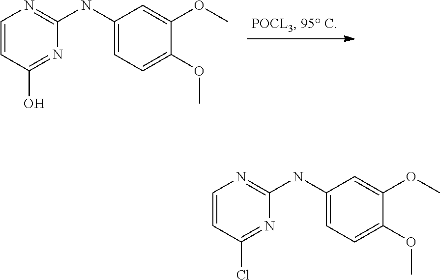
C1=CC(O)=NC(NC2=CC=C(OC)C(OC)=C2)=N1.C1=CC(Cl)=NC(NC2=CC=C(OC)C(OC)=C2)=N1
